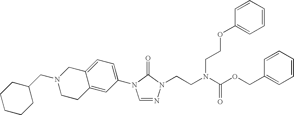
C1(N2C=NN(CCN(C(OCC3=CC=CC=C3)=O)CCOC3=CC=CC=C3)C2=O)=CC=C2C(=C1)CCN(CC1CCCCC1)C2
